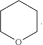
C1COCCC1
